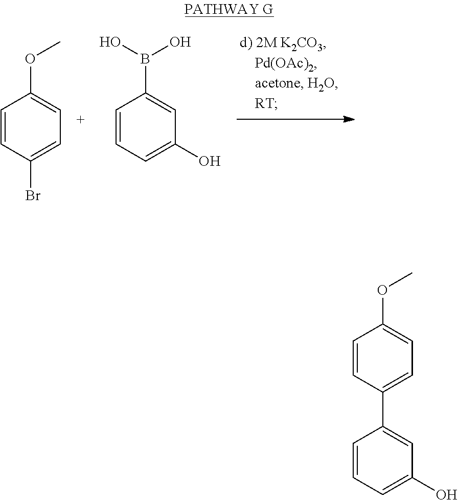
C1=CC(Br)=CC=C1OC.C1=CC=C(O)C=C1B(O)O.C1=CC=C(O)C=C1C1=CC=C(OC)C=C1
